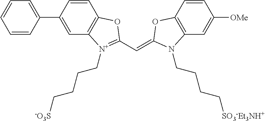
C1=CC(C2=CC=CC=C2)=CC2=C1OC(C=C1OC3=C(C=C([OMe])C=C3)N1CCCC[SO3-Et3NH+])=[N+]2CCCC[-O3S]
